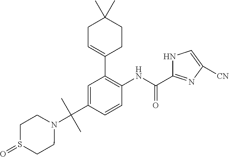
C1=C(C(N2CCS(=O)CC2)(C)C)C=CC(NC(=O)C2=NC([CN])=CN2)=C1C1=CCC(C)(C)CC1
